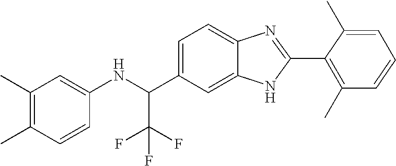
C1(C)=C(C)C=CC(NC(C2=CC=C3C(=C2)NC(C2=C(C)C=CC=C2C)=N3)C(F)(F)F)=C1
